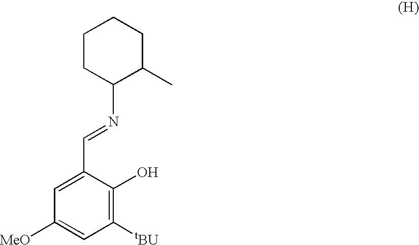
N(=CC1=CC([MeO])=CC([tBU])=C1O)C1CCCCC1C
